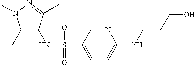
C1(C)=C(N[S+](C2=CC=C(NCCCO)N=C2)([O-])=O)C(C)=NN1C
